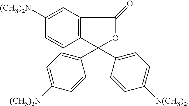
C1([(CH3)2N])=CC2=C(C=C1)C(C1=CC=C([(CH3)2N])C=C1)(C1=CC=C([N(CH3)2])C=C1)OC2=O
